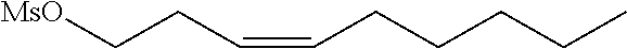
C(CC=CCCCCC)[MsO]
